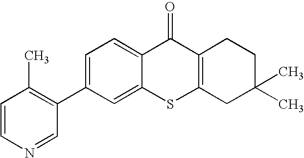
C1=C(C2=C(C)C=CN=C2)C=C2C(=C1)C(=O)C1=C(S2)CC(C)(C)CC1
